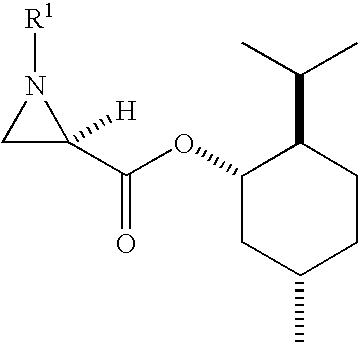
C1C(C(OC2CC(C)CCC2C(C)C)=O)([H])N1[R1]
